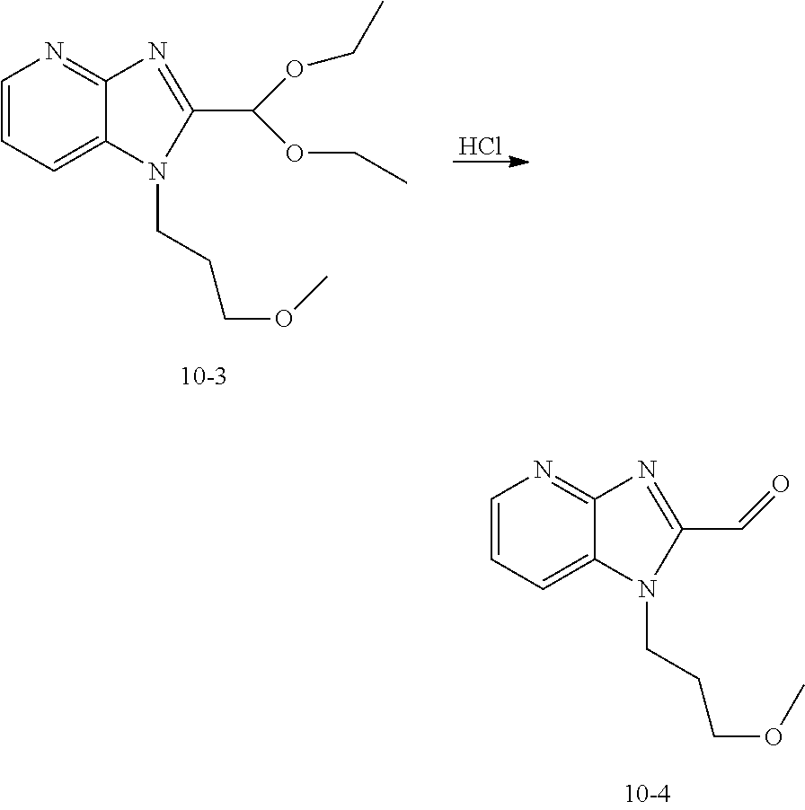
C1=CC=C2C(=N1)N=C(C=O)N2CCCOC.C1=CC=C2C(=N1)N=C(C(OCC)OCC)N2CCCOC.Cl
